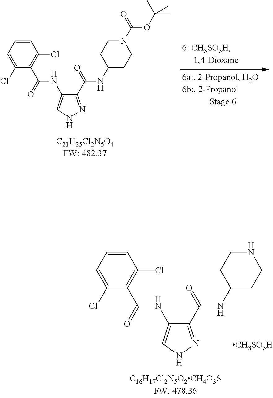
C1(C(=O)NC2CCNCC2)=NNC=C1NC(C1=C(Cl)C=CC=C1Cl)=O.[CH3SO3H].C1(C(=O)NC2CCN(C(=O)OC(C)(C)C)CC2)=NNC=C1NC(C1=C(Cl)C=CC=C1Cl)=O
